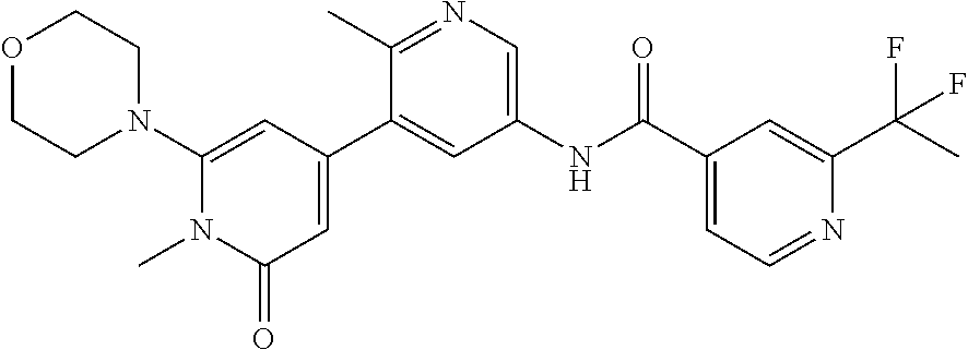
O1CCN(C2=CC(C3=CC(NC(C4=CC=NC(C(C)(F)F)=C4)=O)=CN=C3C)=CC(=O)N2C)CC1
